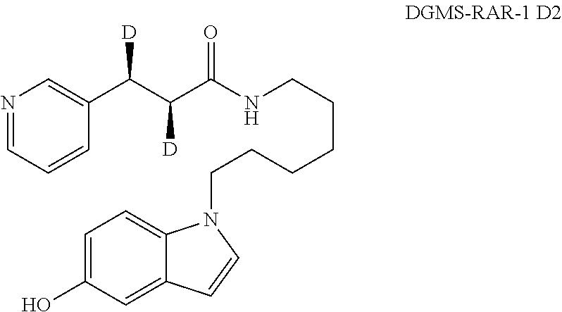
C1(C(C(C(=O)NCCCCCCN2C3=CC=C(O)C=C3C=C2)[D])[D])=CN=CC=C1
